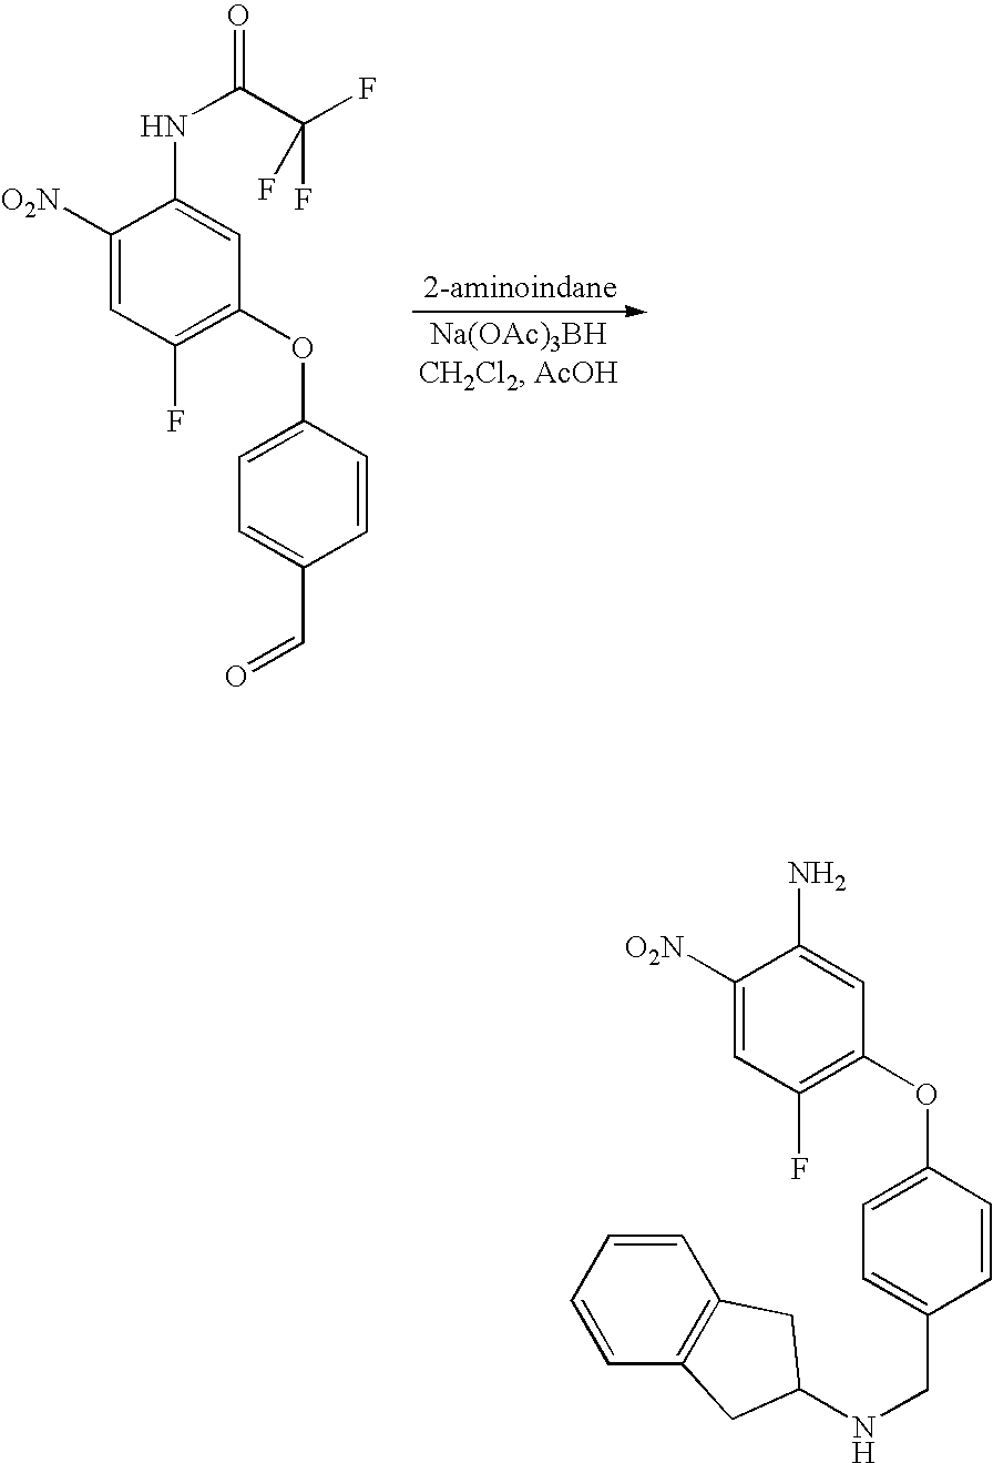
C1([O2N])=CC(F)=C(OC2=CC=C(C=O)C=C2)C=C1NC(C(F)(F)F)=O.C1([O2N])=CC(F)=C(OC2=CC=C(CNC3CC4=C(C=CC=C4)C3)C=C2)C=C1N
